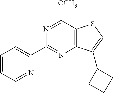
N1=C(C2=CC=CC=N2)N=C([OCH3])C2=C1C(C1CCC1)=CS2
